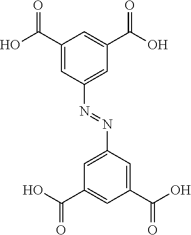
C1(C(O)=O)=CC(N=NC2=CC(C(O)=O)=CC(C(O)=O)=C2)=CC(C(O)=O)=C1
